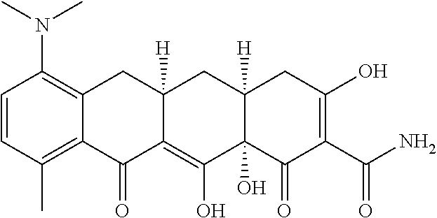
C1=CC(C)=C2C(=C1N(C)C)CC1([H])C(=C(O)C3(O)C([H])(C1)CC(O)=C(C(=O)N)C3=O)C2=O
